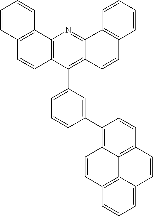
C12=C(C(C3=CC=CC(C4=C5C6=C(C=C4)C=CC4=CC=CC(=C64)C=C5)=C3)=C3C(=N1)C1=C(C=C3)C=CC=C1)C=CC1=C2C=CC=C1
